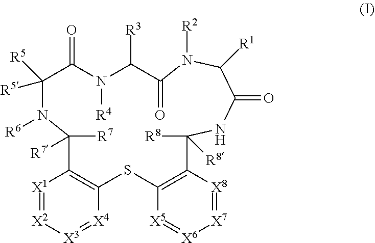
[R5]C1([R5])C(=O)N([R4])C([R3])C(=O)N([R2])C([R1])C(=O)NC([R8])([R8])C2=C([X5]=[X6][X7]=[X8]2)SC2=C([X1]=[X2][X3]=[X4]2)C([R7])([R7])N1[R6]
